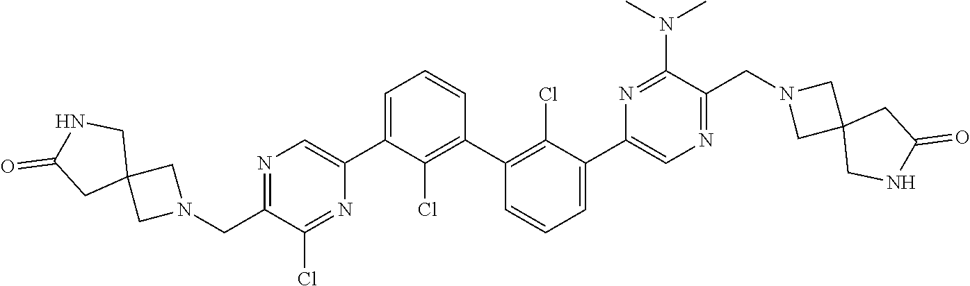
N1=C(CN2CC3(C2)CNC(=O)C3)C(Cl)=NC(C2=CC=CC(C3=C(Cl)C(C4=CN=C(CN5CC6(C5)CNC(=O)C6)C(N(C)C)=N4)=CC=C3)=C2Cl)=C1
